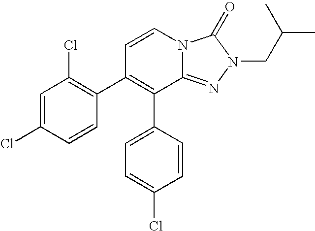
C1=CN2C(=NN(CC(C)C)C2=O)C(C2=CC=C(Cl)C=C2)=C1C1=C(Cl)C=C(Cl)C=C1
